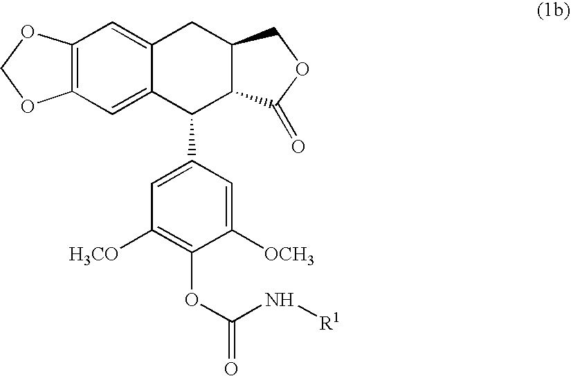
C12=C(C=C3C(=C1)CC1C(C3C3=CC([H3CO])=C(OC(=O)N[R1])C([OCH3])=C3)C(=O)OC1)OCO2
